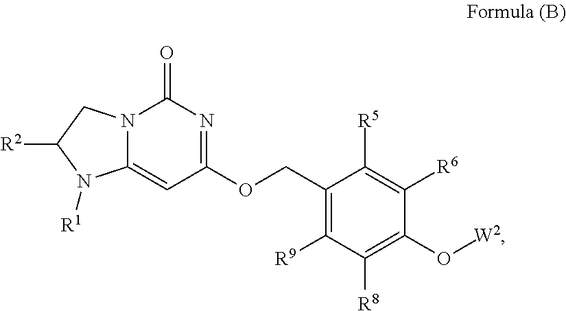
C1(COC2=NC(=O)N3C(=C2)N([R1])C([R2])C3)=C([R9])C([R8])=C(O[W2])C([R6])=C1[R5]
